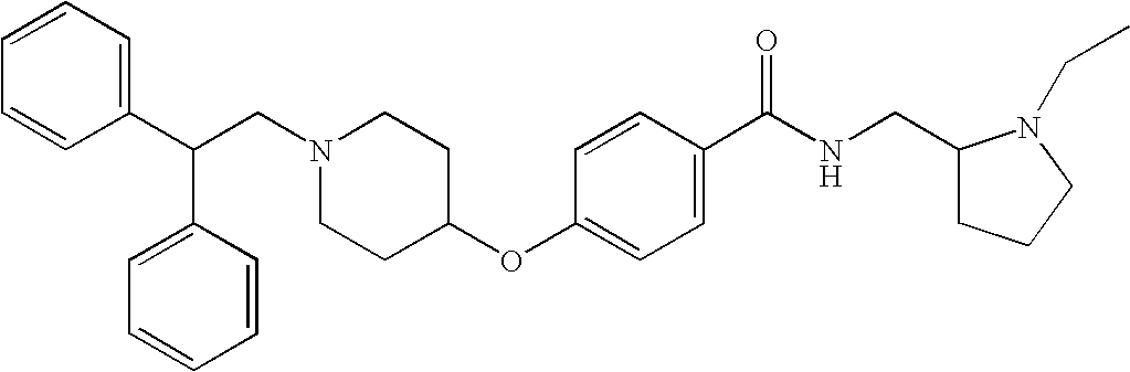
N1(CC(C2=CC=CC=C2)C2=CC=CC=C2)CCC(OC2=CC=C(C(NCC3CCCN3CC)=O)C=C2)CC1
